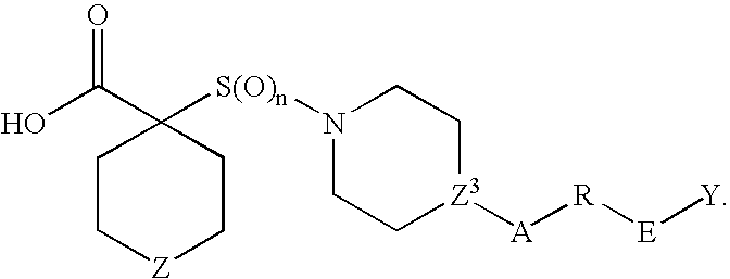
C1C[Z]CCC1(C(O)=O)[S(O)n]N1CC[Z3]([A][R][E][Y])CC1
